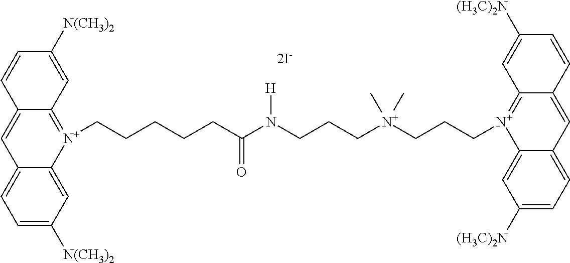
C12=CC=C([N(CH3)2])C=C1[N+](CCCCCC(N(CCC[N+](CCC[N+]1=C3C(=CC4=CC=C([(H3C)2N])C=C41)C=CC([(H3C)2N])=C3)(C)C)[H])=O)=C1C(=C2)C=CC([N(CH3)2])=C1
